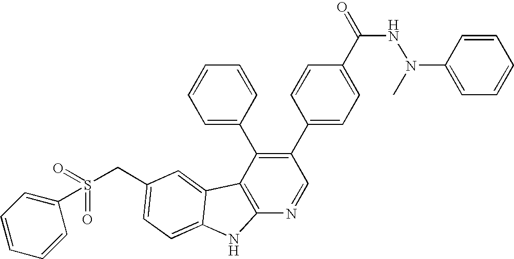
C(C1=CC=C2C(=C1)C1=C(N=CC(C3=CC=C(C(NN(C)C4=CC=CC=C4)=O)C=C3)=C1C1=CC=CC=C1)N2)S(C1=CC=CC=C1)(=O)=O
